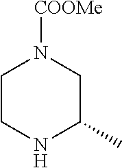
C1CNC(C)CN1[COOMe]
